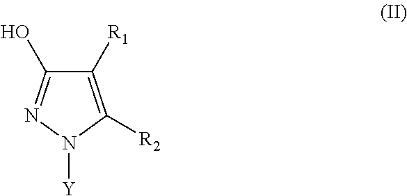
C1([R1])=C([R2])N([Y])N=C1O
